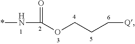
O=C(N*)OCCC[Q]
